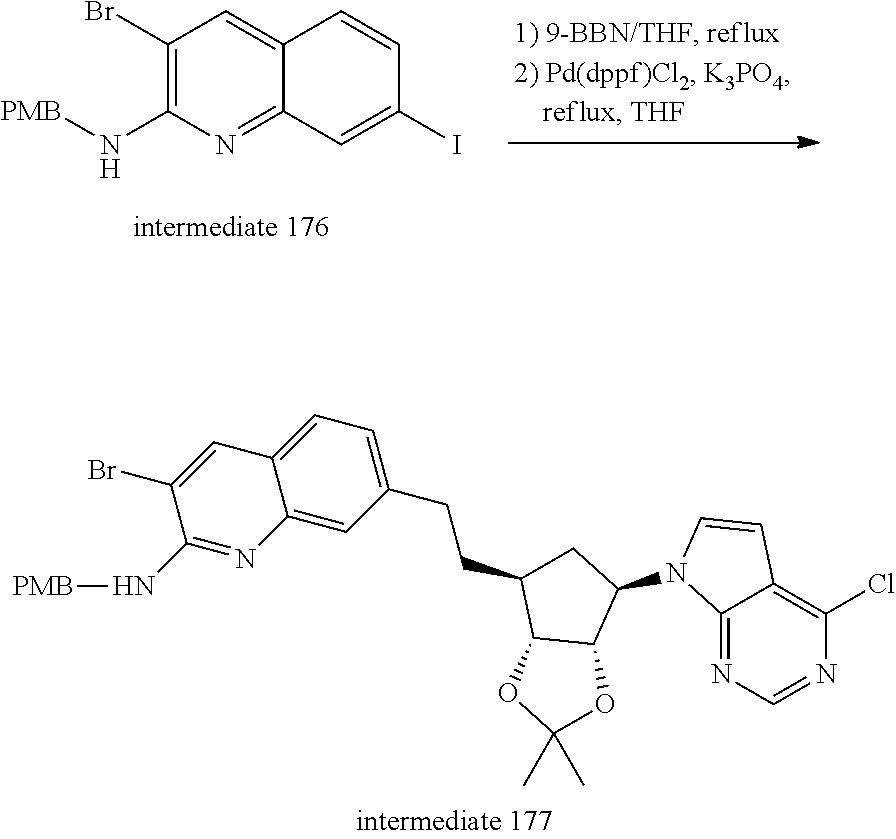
C1(Br)=C(N[PMB])N=C2C(=C1)C=CC(I)=C2.C1=C2C(=CC(CCC3CC(N4C5=NC=NC(Cl)=C5C=C4)C4C3OC(C)(C)O4)=C1)N=C(N[PMB])C(Br)=C2
